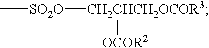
C[SO2O][CH2CHCH2OCOR3][OCOR2]
